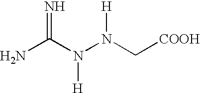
NC(N(N(C[COOH])[H])[H])=N
